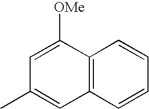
C12=C(C=CC=C1)C=C(C)C=C2[OMe]
